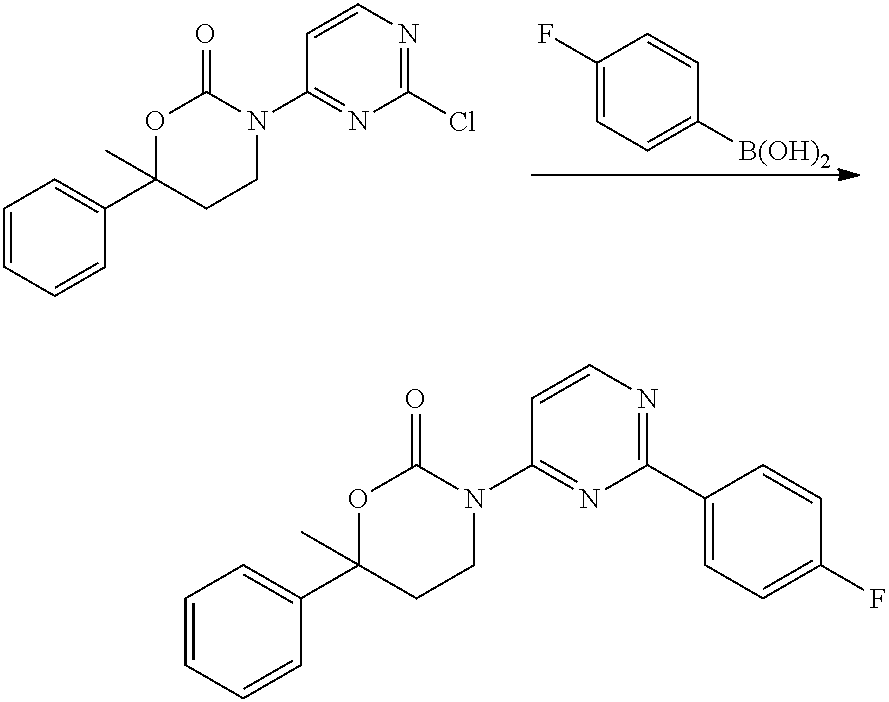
C1=CC=CC(C2(C)CCN(C3=NC(Cl)=NC=C3)C(=O)O2)=C1.C1(F)=CC=C([B(OH)2])C=C1.C1=CC=CC(C2(C)CCN(C3=NC(C4=CC=C(F)C=C4)=NC=C3)C(=O)O2)=C1
